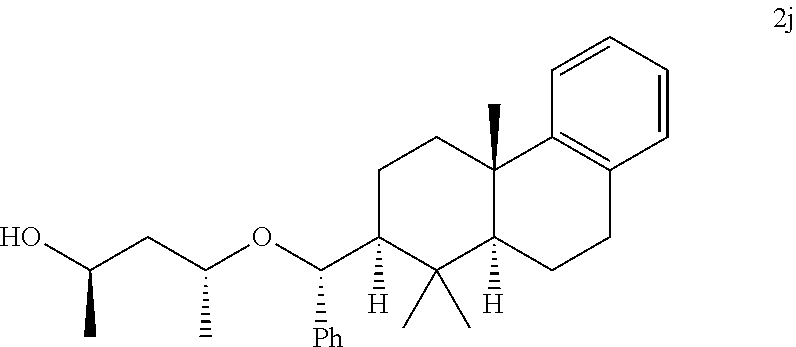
C1C(C(OC(CC(C)O)C)[Ph])([H])C(C)(C)C2([H])C(C)(C1)C1=C(CC2)C=CC=C1
